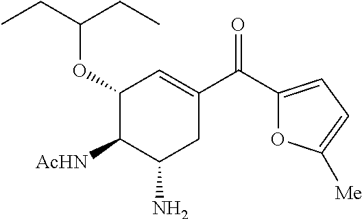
C1(OC(CC)CC)C([AcHN])C(N)CC(C(C2=CC=C([Me])O2)=O)=C1
